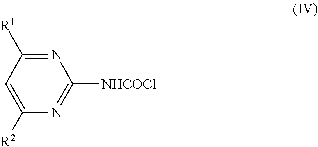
N1=C([R1])C=C([R2])N=C1[NHCOCl]
